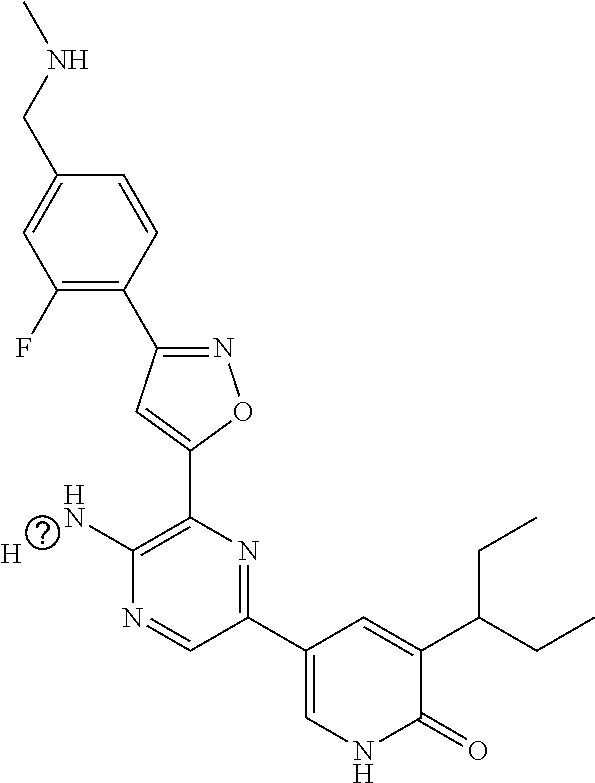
C1(F)=C(C2=NOC(C3=C(N)N=CC(C4=CNC(=O)C(C(CC)CC)=C4)=N3)=C2)C=CC(CNC)=C1.[H]
